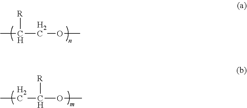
CC(COC)[R].CCC(OC)[R]
